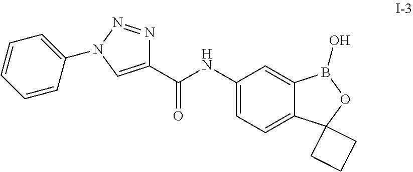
C1(C(NC2=CC=C3C(=C2)B(O)OC32CCC2)=O)=CN(C2=CC=CC=C2)N=N1
